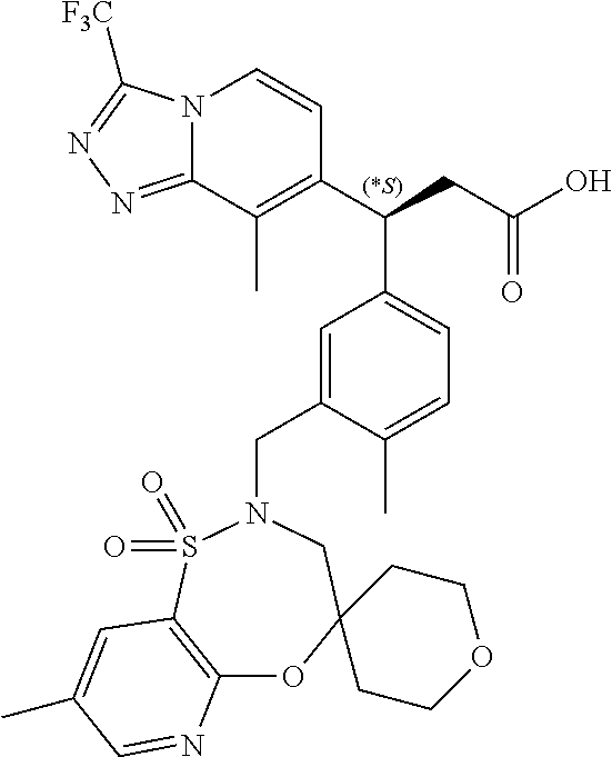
N12C(=NN=C1[F3C])C(C)=C(C(CC(O)=O)C1=CC=C(C)C(CN3S(=O)(=O)C4=C(OC5(C3)CCOCC5)N=CC(C)=C4)=C1)C=C2
